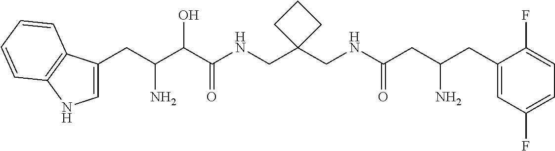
C(C(C(C(NCC1(CNC(CC(CC2=CC(F)=CC=C2F)N)=O)CCC1)=O)O)N)C1=CNC2=C1C=CC=C2
